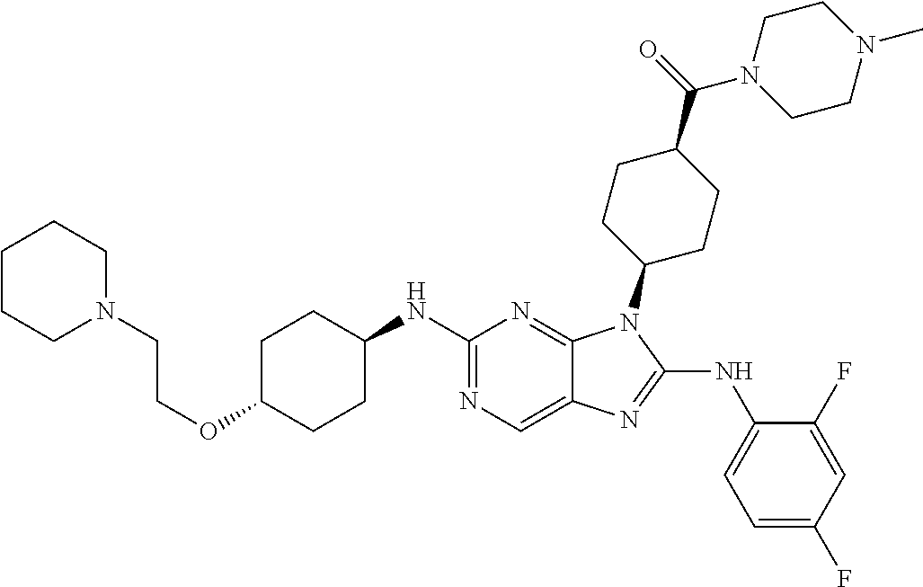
N1=C(NC2CCC(OCCN3CCCCC3)CC2)N=C2C(=C1)N=C(NC1=CC=C(F)C=C1F)N2C1CCC(C(N2CCN(C)CC2)=O)CC1
